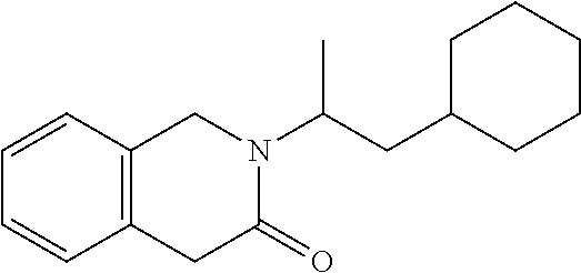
C1=CC2=C(C=C1)CC(=O)N(C(CC1CCCCC1)C)C2
